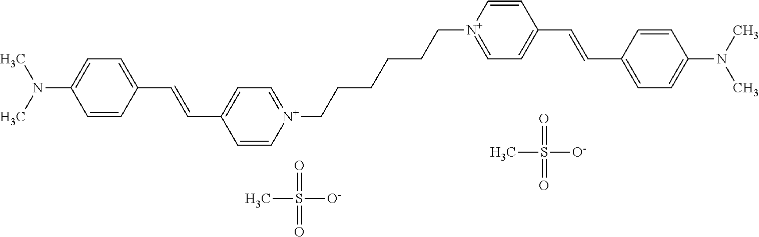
C1=CC(C=CC2=CC=[N+](CCCCCC[N+]3=CC=C(C=CC4=CC=C(N(C)C)C=C4)C=C3)C=C2)=CC=C1N(C)C.O=S(=O)([O-])C.O=S(=O)([O-])C
